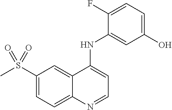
S(C1=CC=C2C(=C1)C(NC1=CC(O)=CC=C1F)=CC=N2)(C)(=O)=O
